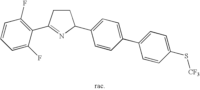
C1CC(C2=C(F)C=CC=C2F)=NC1C1=CC=C(C2=CC=C(S[CF3])C=C2)C=C1
